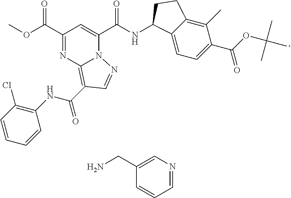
C1(C(OC)=O)=NC2=C(C(NC3=C(Cl)C=CC=C3)=O)C=NN2C(C(NC2C3=CC=C(C(OC(C)(C)C)=O)C(C)=C3CC2)=O)=C1.C(N)C1=CN=CC=C1
